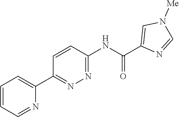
C1=CC=NC(C2=NN=C(NC(C3=CN([Me])C=N3)=O)C=C2)=C1
